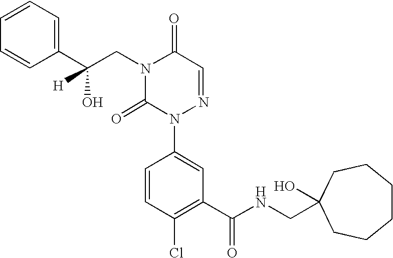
C1(C(CN2C(=O)N(C3=CC(C(NCC4(O)CCCCCC4)=O)=C(Cl)C=C3)N=CC2=O)(O)[H])=CC=CC=C1
